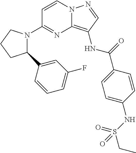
C1=CN2C(=C(NC(=O)C3=CC=C(NS(CC)(=O)=O)C=C3)C=N2)N=C1N1C(C2=CC(F)=CC=C2)CCC1
